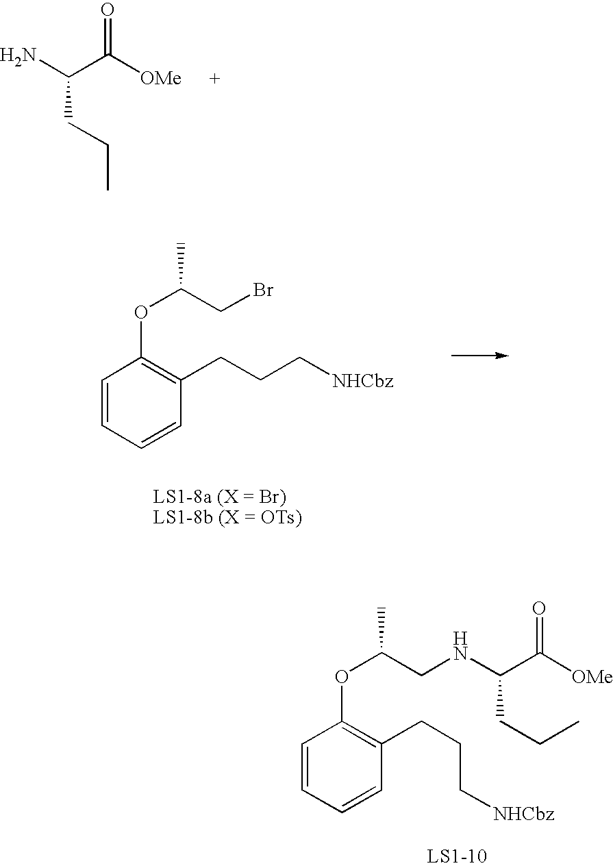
C1=CC=CC(CCC[NHCbz])=C1OC(CNC(C([OMe])=O)CCC)C.C(C([OMe])=O)(N)CCC.C1=CC=CC(CCC[NHCbz])=C1OC(CBr)C
